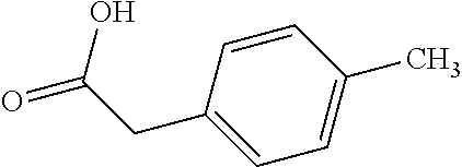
C1=CC(C)=CC=C1CC(=O)O
